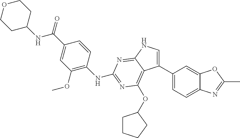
C1(NC(C2=CC(OC)=C(NC3=NC(OC4CCCC4)=C4C(C5=CC=C6C(=C5)OC(C)=N6)=CNC4=N3)C=C2)=O)CCOCC1
